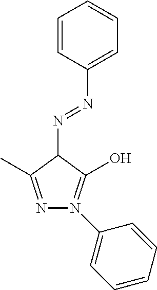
C1=CC(N=NC2C(C)=NN(C3=CC=CC=C3)=C2O)=CC=C1
